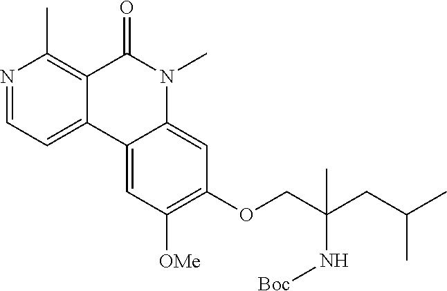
N1=CC=C2C(=C1C)C(=O)N(C)C1=CC(OCC(CC(C)C)(N[Boc])C)=C([OMe])C=C21
